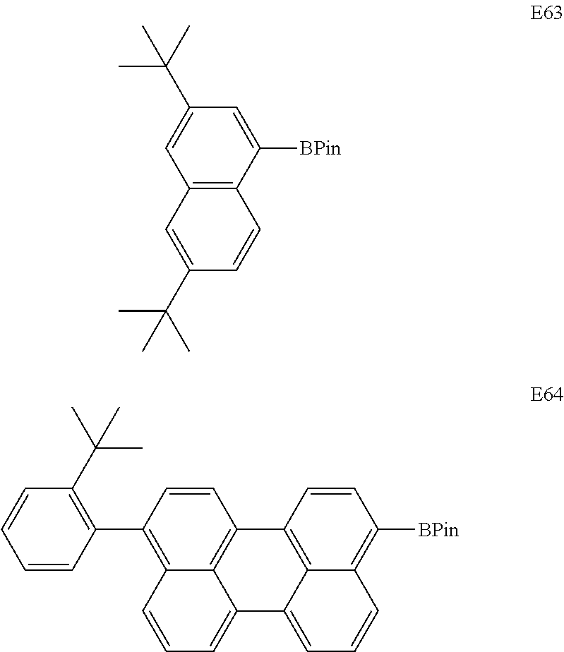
C1=C(C(C)(C)C)C=C([BPin])C2=C1C=C(C(C)(C)C)C=C2.C1(C2=C3C4=C(C=C2)C2=C5C(=CC=CC5=C([BPin])C=C2)C4=CC=C3)=C(C(C)(C)C)C=CC=C1
